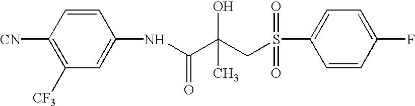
[CN]C1=C([CF3])C=C(NC(C(CS(C2=CC=C(F)C=C2)(=O)=O)(O)C)=O)C=C1
